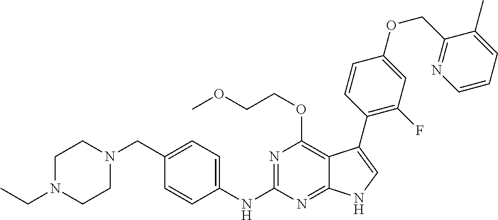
C1N(CC)CCN(CC2=CC=C(NC3=NC(OCCOC)=C4C(=N3)NC=C4C3=C(F)C=C(OCC4=NC=CC=C4C)C=C3)C=C2)C1
